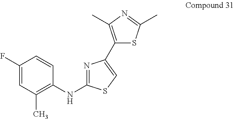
C1(F)=CC(C)=C(NC2=NC(C3=C(C)N=C(C)S3)=CS2)C=C1
